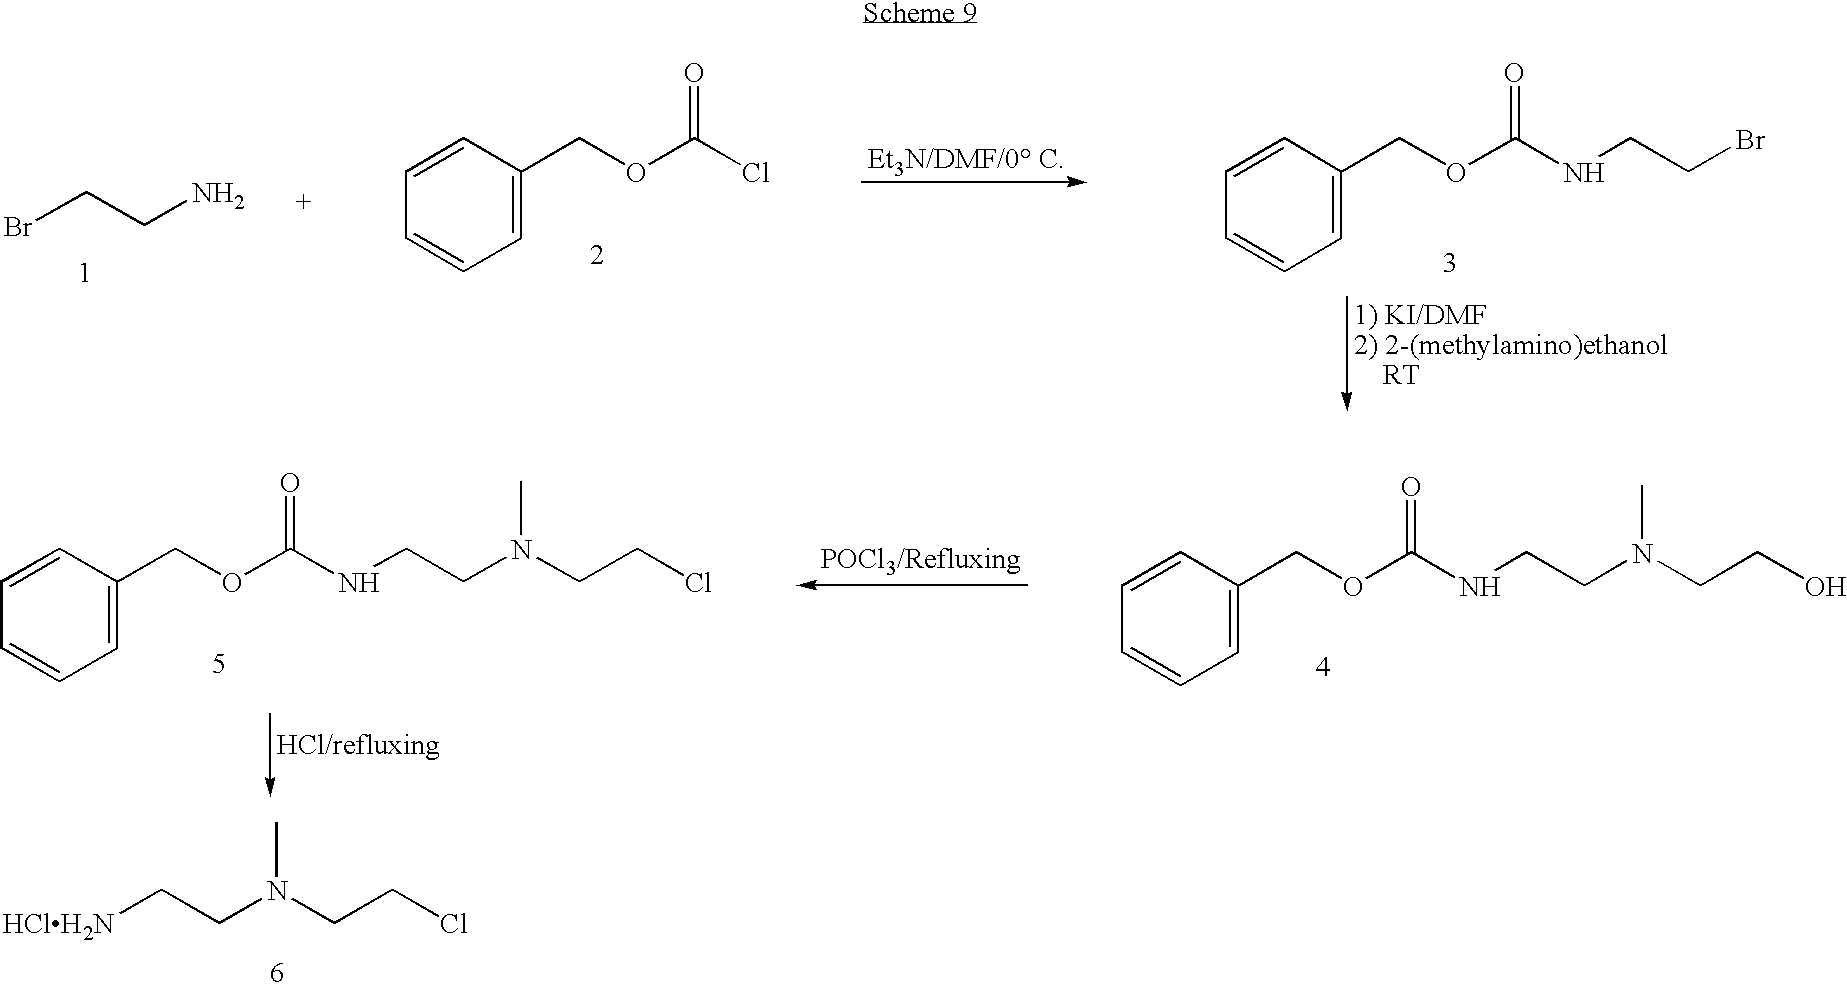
C1=CC(COC(NCCN(CCCl)C)=O)=CC=C1.C1=CC(COC(NCCN(CCO)C)=O)=CC=C1.[HClH2N]CCN(CCCl)C.BrCCN.C1=CC(COC(Cl)=O)=CC=C1.C1=CC(COC(NCCBr)=O)=CC=C1
